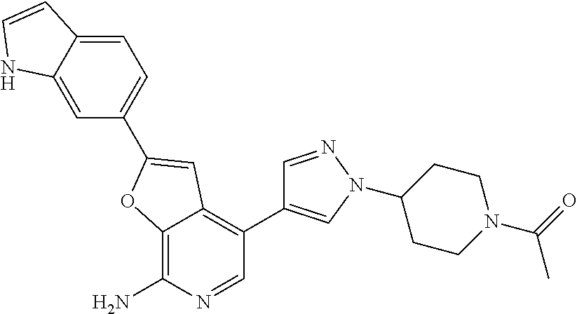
C12=C(N)N=CC(C3=CN(C4CCN(C(C)=O)CC4)N=C3)=C1C=C(C1=CC=C3C(=C1)NC=C3)O2
